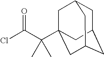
C1C2CC3CC(C(C(Cl)=O)(C)C)(CC1C3)C2
